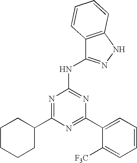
N1=C(C2=CC=CC=C2[F3C])N=C(NC2=NNC3=C2C=CC=C3)N=C1C1CCCCC1
